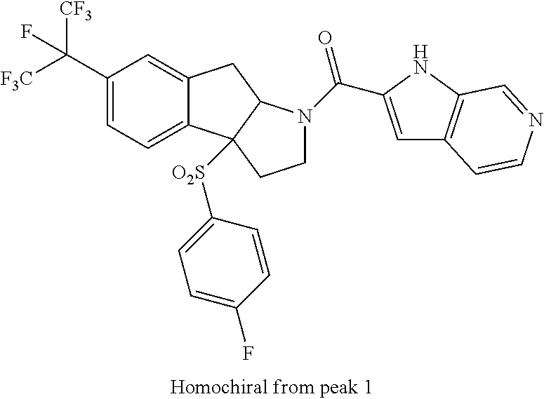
C(C1=CC=C2C(=C1)CC1C2([O2S]C2=CC=C(F)C=C2)CCN1C(=O)C1=CC2=C(N1)C=NC=C2)([F3C])([CF3])F
